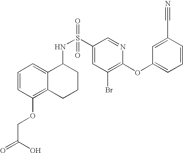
C1=CC(OCC(=O)O)=C2C(=C1)C(NS(C1=CC(Br)=C(OC3=CC=CC(C#N)=C3)N=C1)(=O)=O)CCC2
